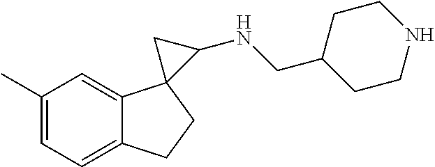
C1=C(C)C=C2C(=C1)CCC21C(NCC2CCNCC2)C1
